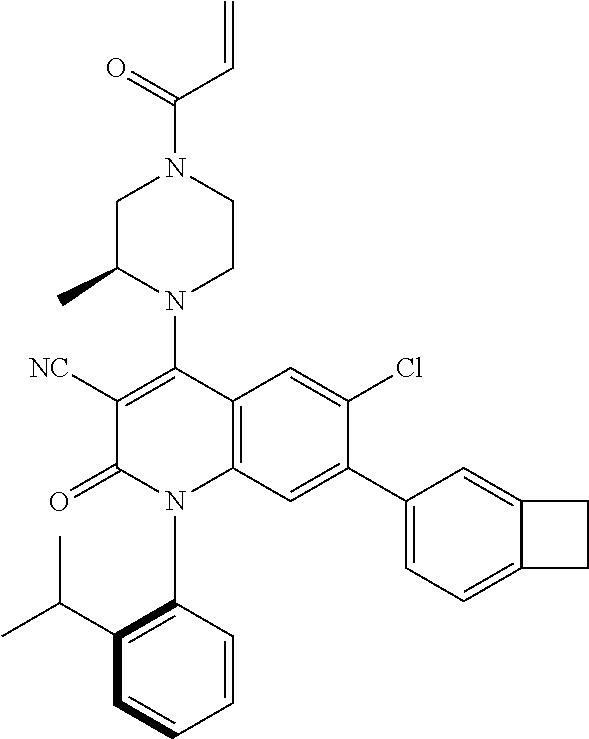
C1C(C)N(C2=C([NC])C(=O)N(C3=C(C(C)C)C=CC=C3)C3=C2C=C(Cl)C(C2=CC=C4C(=C2)CC4)=C3)CCN1C(=O)C=C
